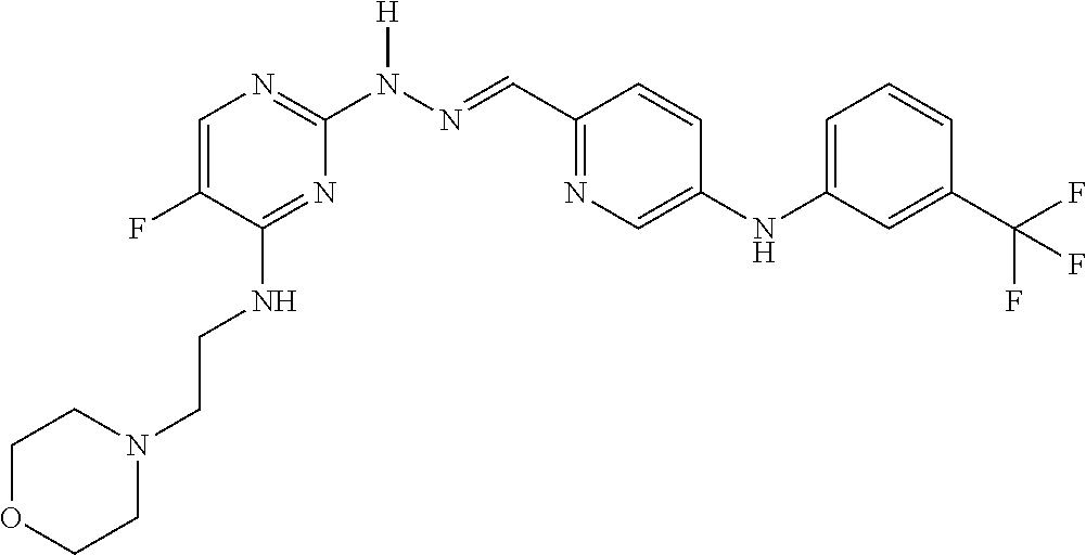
C1(F)=CN=C(N(N=CC2=NC=C(NC3=CC=CC(C(F)(F)F)=C3)C=C2)[H])N=C1NCCN1CCOCC1
